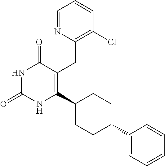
C1=NC(CC2=C(C3CCC(C4=CC=CC=C4)CC3)NC(=O)NC2=O)=C(Cl)C=C1
